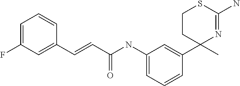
C1CC(C)(C2=CC(NC(C=CC3=CC(F)=CC=C3)=O)=CC=C2)N=C(N)S1
